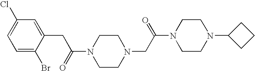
C(C(=O)N1CCN(CC(N2CCN(C3CCC3)CC2)=O)CC1)C1=CC(Cl)=CC=C1Br
